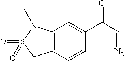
C12=C(C=CC(C(C=[N2])=O)=C1)CS(=O)(=O)N2C
